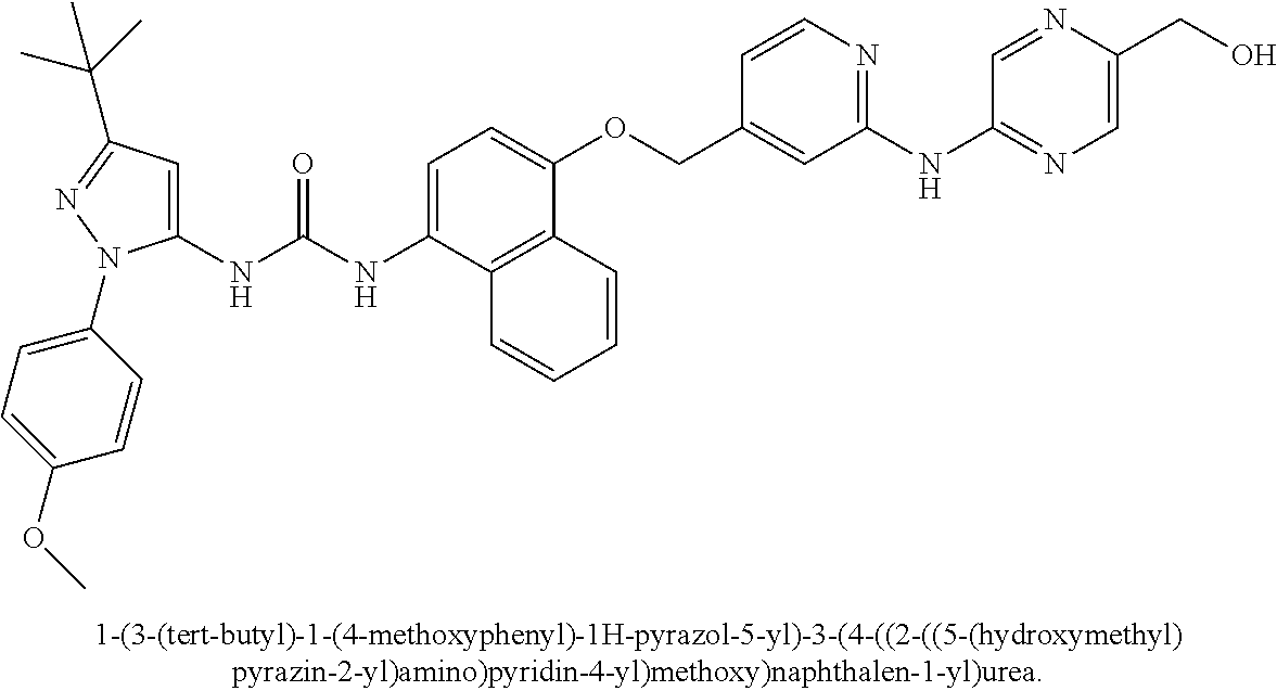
C1(NC(NC2=CC=C(OCC3=CC(NC4=NC=C(CO)N=C4)=NC=C3)C3=C2C=CC=C3)=O)=CC(C(C)(C)C)=NN1C1=CC=C(OC)C=C1
